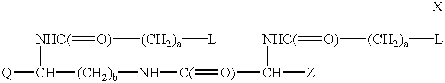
[Q]C([NHC(]=[O)][(CH2)a][L])[(CH2)b]N[C(]=[O)]C([Z])[NHC(]=[O)][(CH2)a][L]
